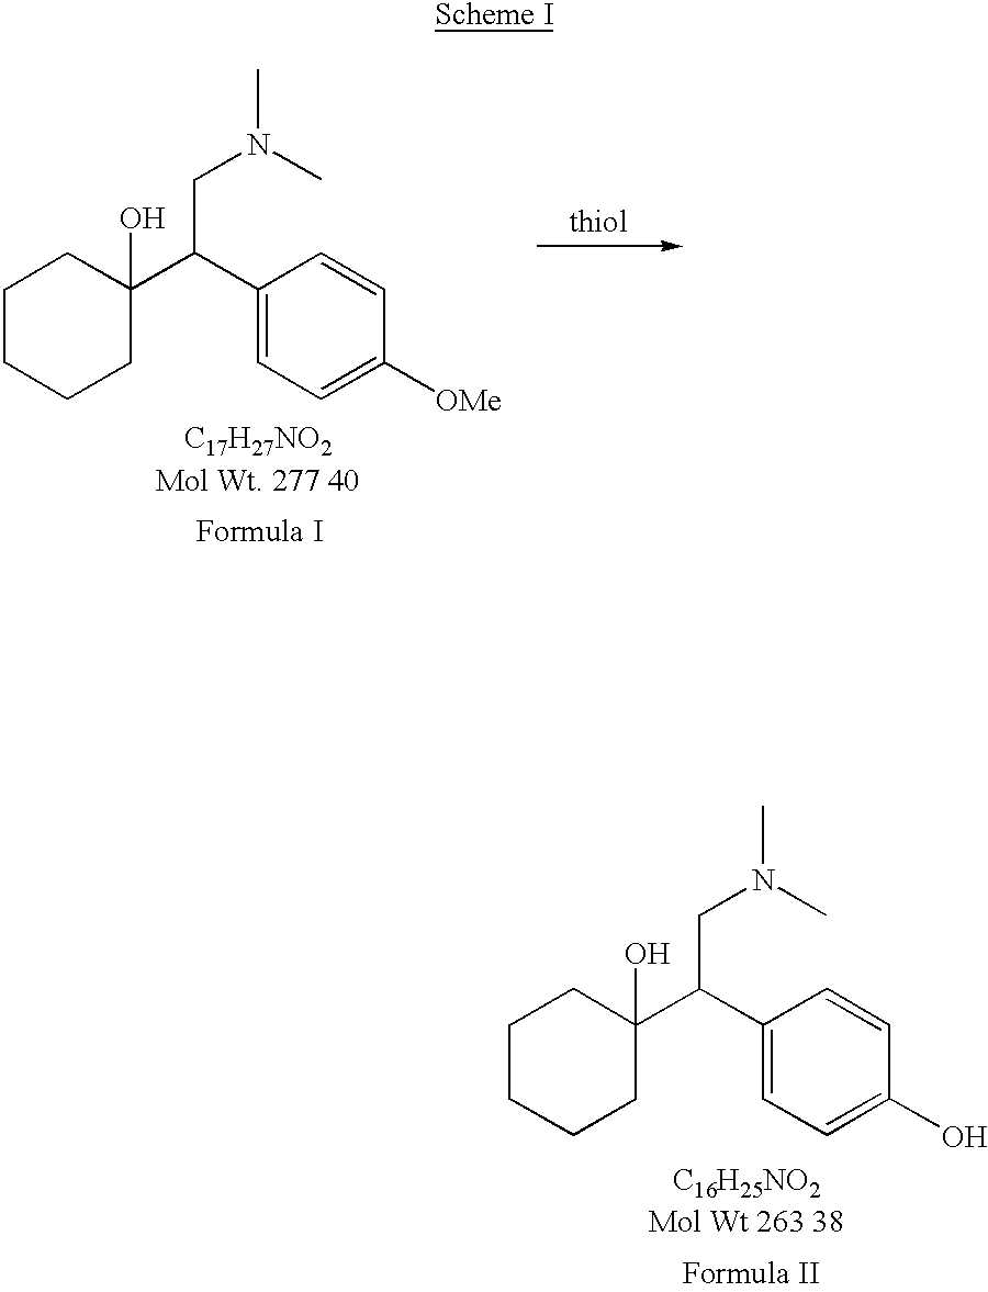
C1CCCC(C(C2=CC=C([OMe])C=C2)CN(C)C)(O)C1.C1CCCC(C(C2=CC=C(O)C=C2)CN(C)C)(O)C1
